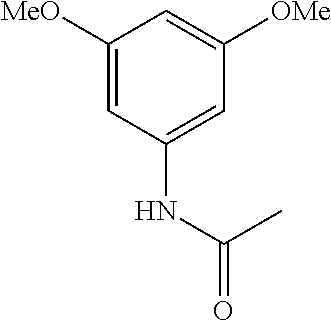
C1([MeO])=CC(NC(=O)C)=CC([OMe])=C1
